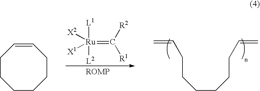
[L1][Ru]([L2])(=C([R2])[R1])([X2])[X1].C(CCCCCC=C)C=C.C1CCCCCC=C1
